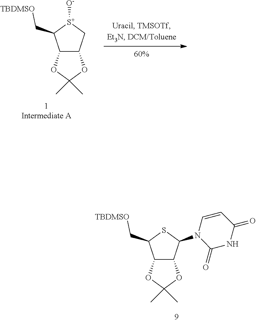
C12C(C[S+]([O-])C1C[TBDMSO])OC(C)(C)O2.C12C(C(N3C(=O)NC(=O)C=C3)SC1C[TBDMSO])OC(C)(C)O2
